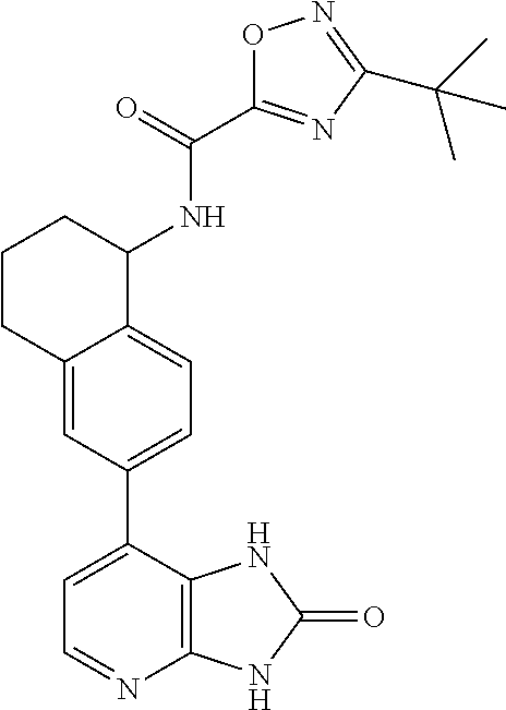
C1=C2C(=CC(C3=CC=NC4=C3NC(=O)N4)=C1)CCCC2NC(=O)C1=NC(C(C)(C)C)=NO1
